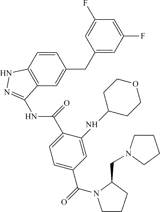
C1(CC2=CC3=C(C=C2)NN=C3NC(C2=CC=C(C(N3CCCC3CN3CCCC3)=O)C=C2NC2CCOCC2)=O)=CC(F)=CC(F)=C1
